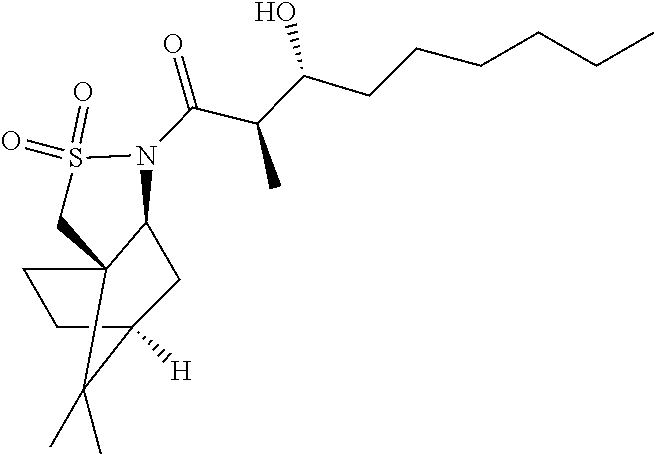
C1C2([H])CCC3(C1N(C(=O)C(C(CCCCCC)O)C)S(=O)(=O)C3)C2(C)C
